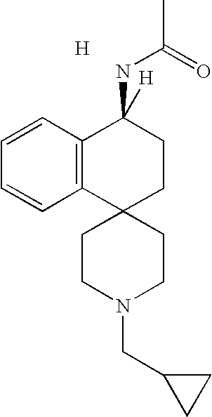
[H].C12=C(C3(CCC1([H])NC(=O)C)CCN(CC1CC1)CC3)C=CC=C2
